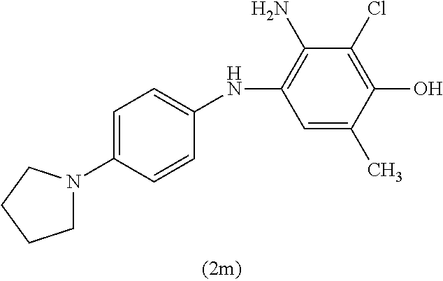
C1N(C2=CC=C(NC3=C(N)C(Cl)=C(O)C(C)=C3)C=C2)CCC1
